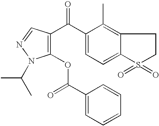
C1=C(C(C2=C(OC(C3=CC=CC=C3)=O)N(C(C)C)N=C2)=O)C(C)=C2C(=C1)S(=O)(=O)CC2
